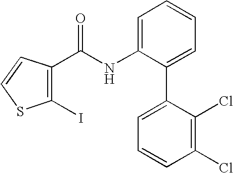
C1(I)=C(C(NC2=CC=CC=C2C2=CC=CC(Cl)=C2Cl)=O)C=CS1
